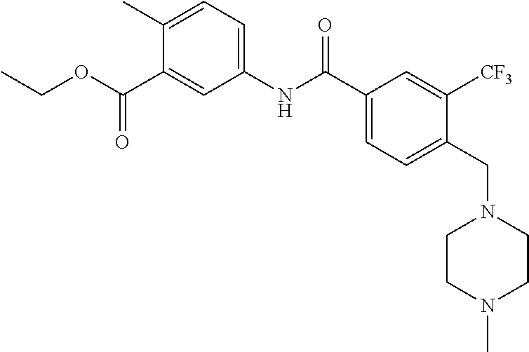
C(C)OC(C1=CC(NC(C2=CC=C(CN3CCN(C)CC3)C([CF3])=C2)=O)=CC=C1C)=O
